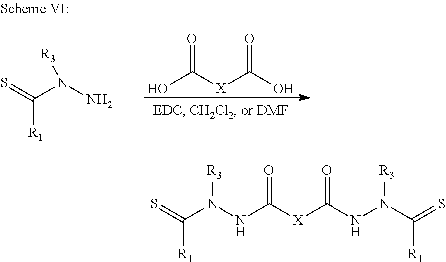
O=C([X]C(O)=O)O.C([R1])(=S)N(N)[R3].O=C([X]C(NN(C(=S)[R1])[R3])=O)NN(C(=S)[R1])[R3]
